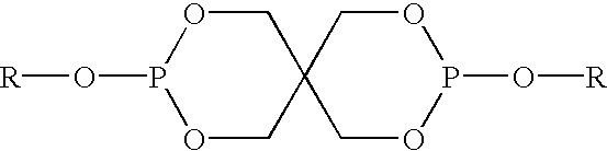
C1OP(O[R])OCC12COP(O[R])OC2
